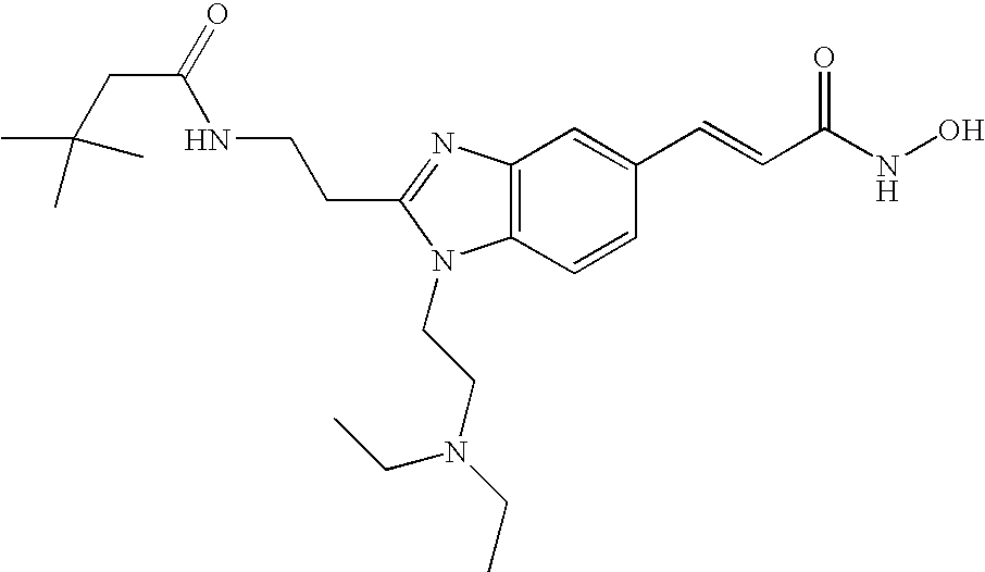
C12=C(N=C(CCNC(=O)CC(C)(C)C)N1CCN(CC)CC)C=C(C=CC(=O)NO)C=C2
